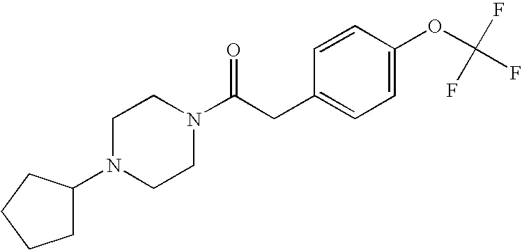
C(CC1=CC=C(OC(F)(F)F)C=C1)(=O)N1CCN(C2CCCC2)CC1
